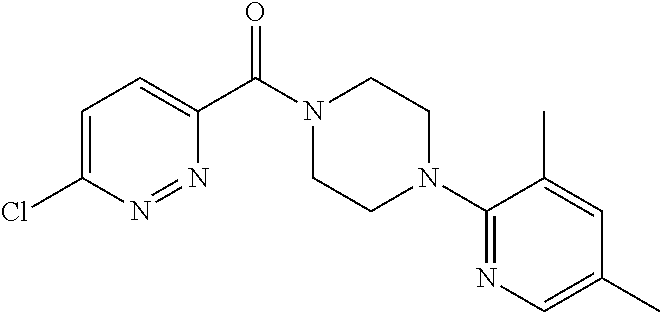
C1=C(Cl)N=NC(C(N2CCN(C3=NC=C(C)C=C3C)CC2)=O)=C1
